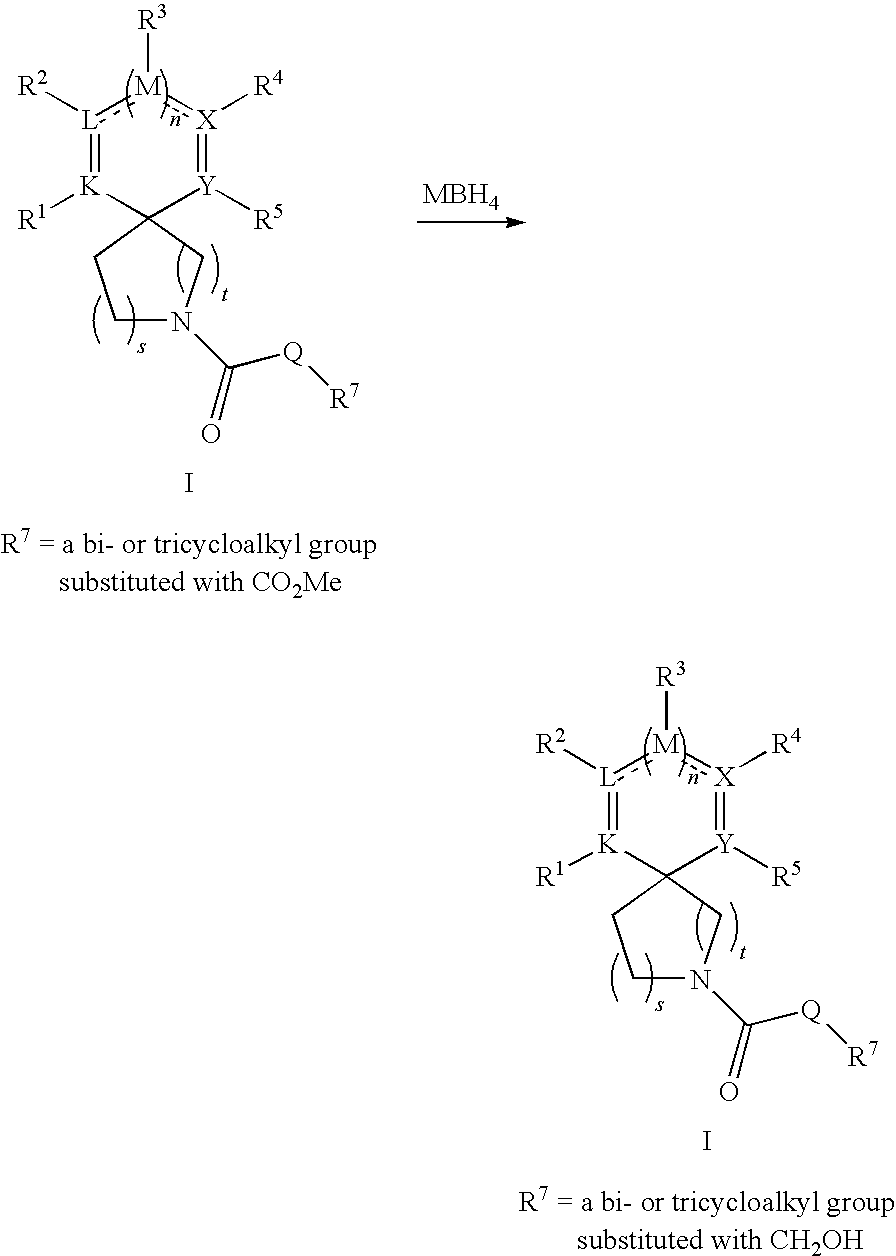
[L]1([R2]):[M]([R3]):[X]([R4])=[Y]([R5])C2([K]=1[R1])CCN(C([Q][R7])=O)C2.I.[L]1([R2]):[M]([R3]):[X]([R4])=[Y]([R5])C2([K]=1[R1])CCN(C([Q][R7])=O)C2.I
